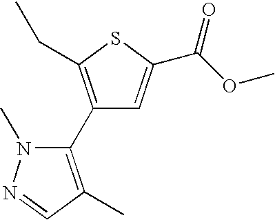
C1(C2=C(C)C=NN2C)=C(CC)SC(C(OC)=O)=C1
